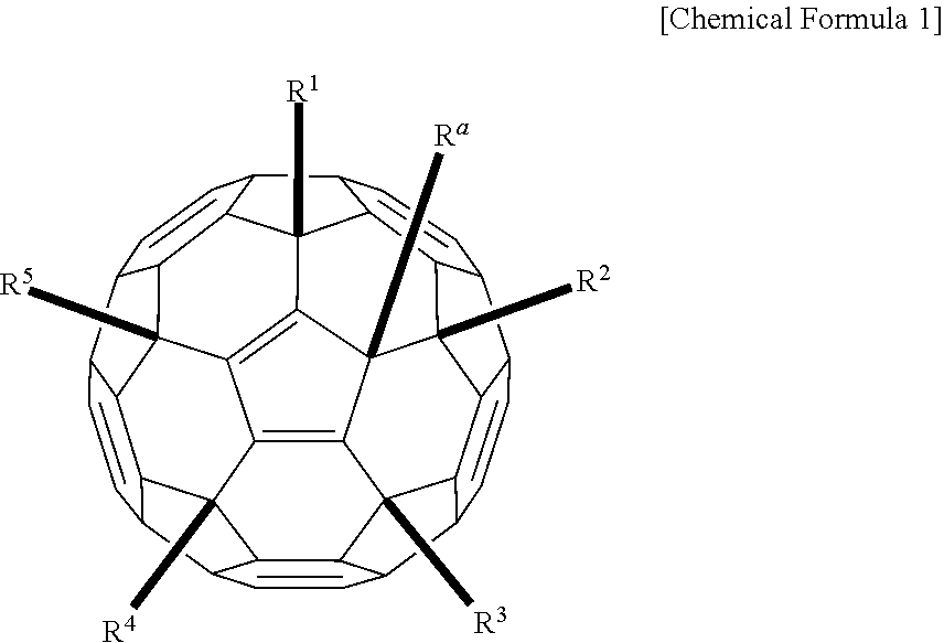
C1=CC2C3C4C1C1C5C4([R2])C4([Ra])C6=C7C8=C4C4([R1])C5C(C=C1)C1C=CC5C9C(C%10C7([R4])C7C(C2C=CC7C%10C=C9)C36[R3])C8([R5])C5C41
